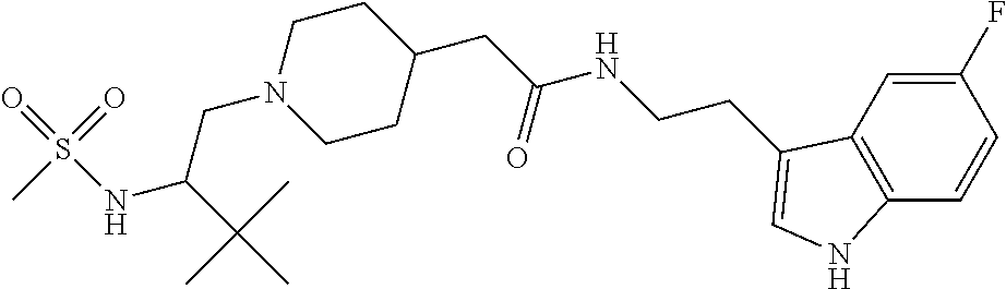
C12=C(C=C(F)C=C1)C(CCNC(=O)CC1CCN(CC(C(C)(C)C)NS(=O)(=O)C)CC1)=CN2
